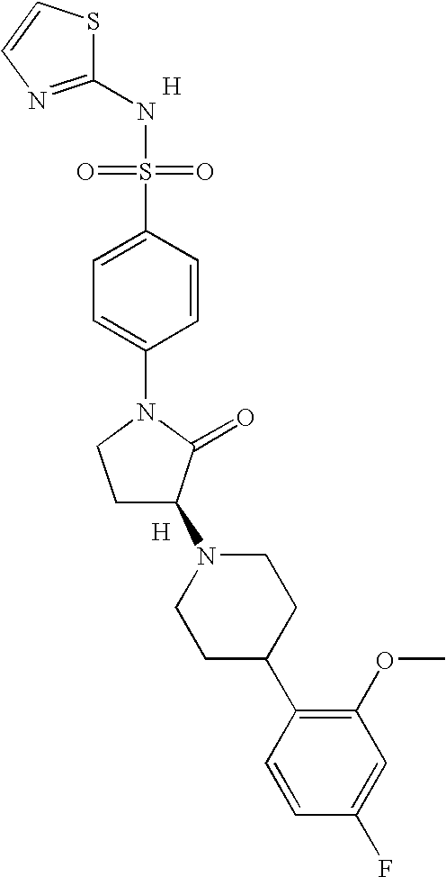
S1C(NS(=O)(=O)C2=CC=C(N3CCC(N4CCC(C5=C(OC)C=C(F)C=C5)CC4)C3=O)C=C2)=NC=C1.[H].[H]
